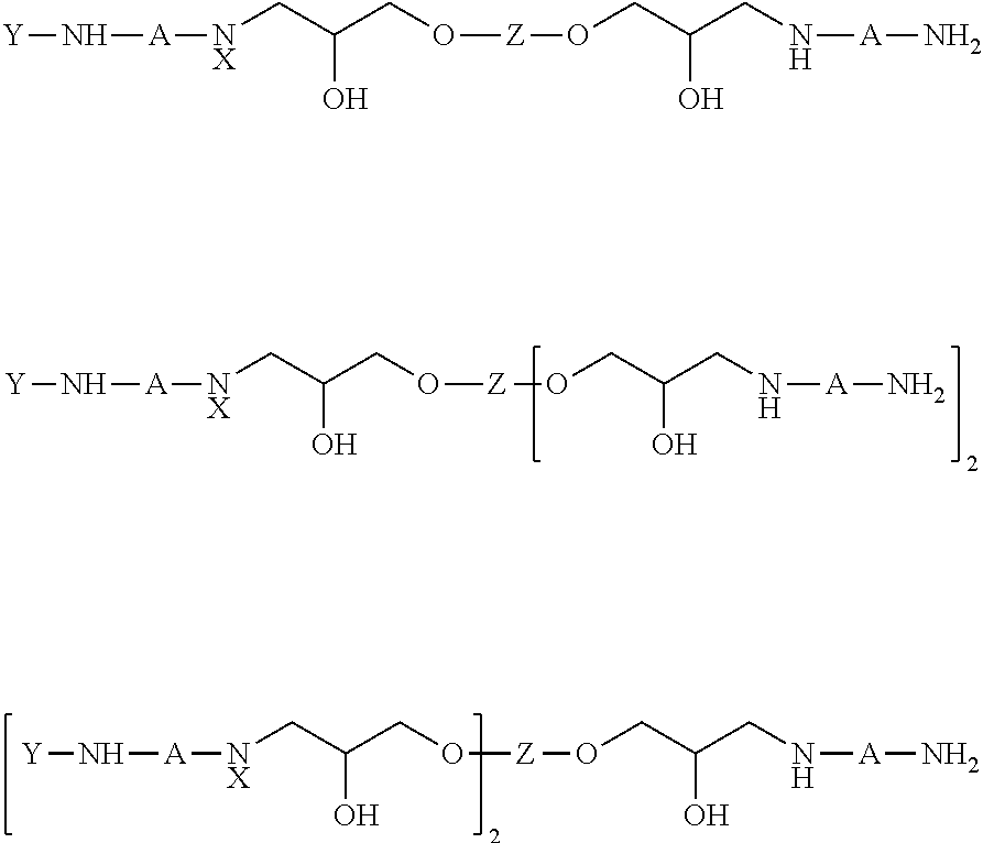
N([A][NX]CC(CO[Z]OCC(CN[A]N)O)O)[Y].N([A][NX]CC(CO[Z]OCC(CN[A]N)O)O)[Y].N([A][NX]CC(CO[Z]OCC(CN[A]N)O)O)[Y]
